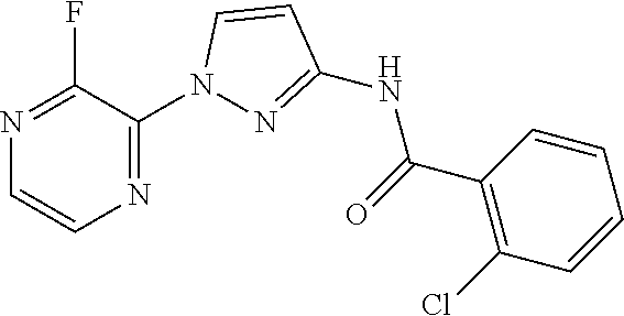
C1(N2N=C(NC(C3=C(Cl)C=CC=C3)=O)C=C2)=NC=CN=C1F
